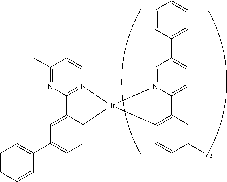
C12=N(C=CC(C)=N1)[Ir]1(C3=CC=C(C4=CC=CC=C4)C=C23)C2=C(C3=CC=C(C4=CC=CC=C4)C=N31)C=C(C)C=C2
